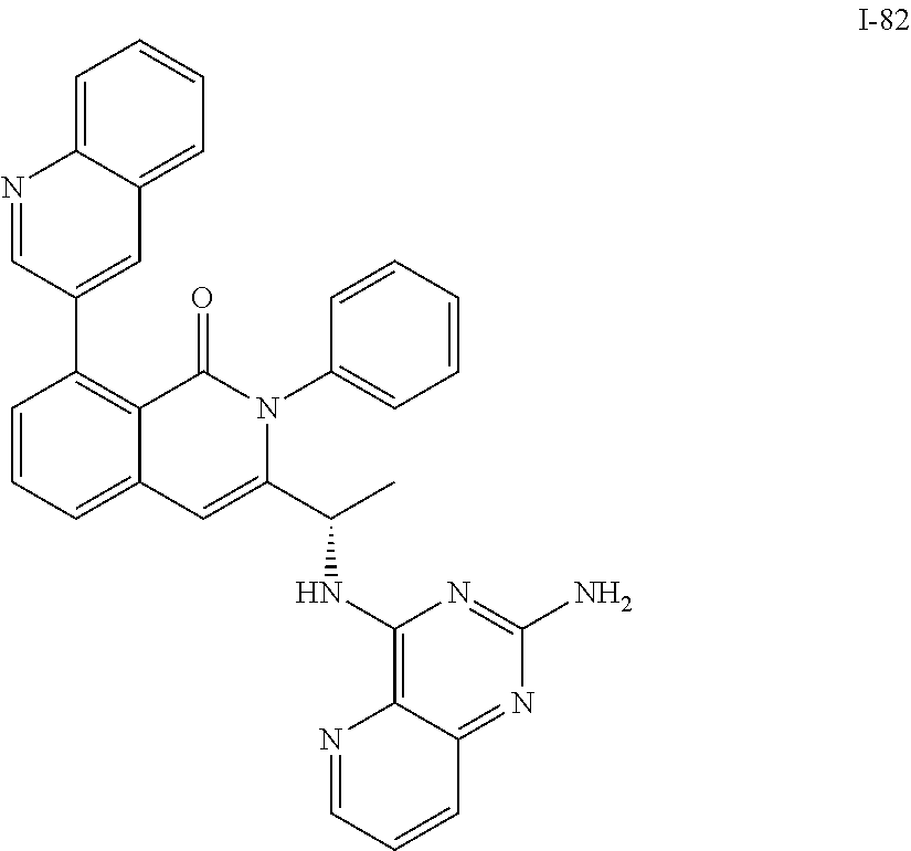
C12=CC=CC=C1N=CC(C1=C3C(=CC=C1)C=C(C(C)NC1=C4C(=NC(N)=N1)C=CC=N4)N(C1=CC=CC=C1)C3=O)=C2
